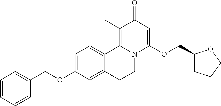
C1=C(OCC2=CC=CC=C2)C=C2C(=C1)C1=C(C)C(=O)C=C(OCC3CCCO3)N1CC2
